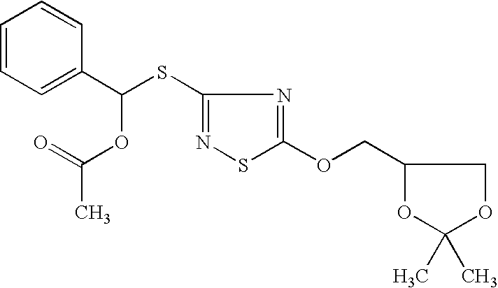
C1(SC(C2=CC=CC=C2)OC(C)=O)=NSC(OCC2OC(C)(C)OC2)=N1
